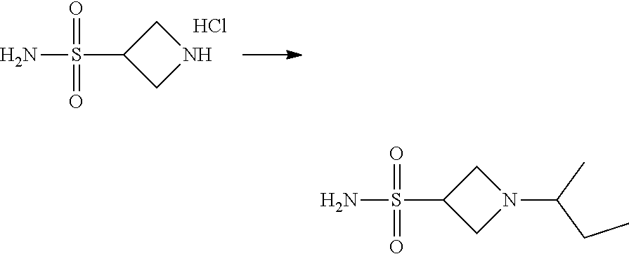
C1C(S(N)(=O)=O)CN1.Cl.C1C(S(N)(=O)=O)CN1C(CC)C
